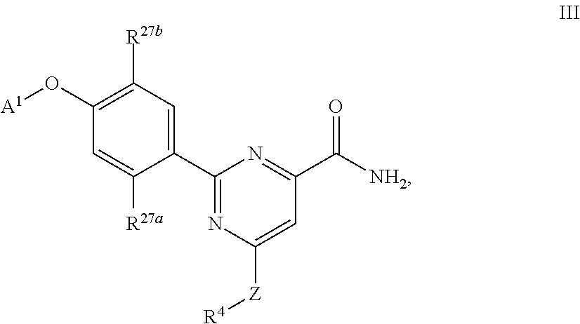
C1(C2=CC([R27b])=C(O[A1])C=C2[R27a])=NC([Z][R4])=CC(C(=O)[NH2])=N1
